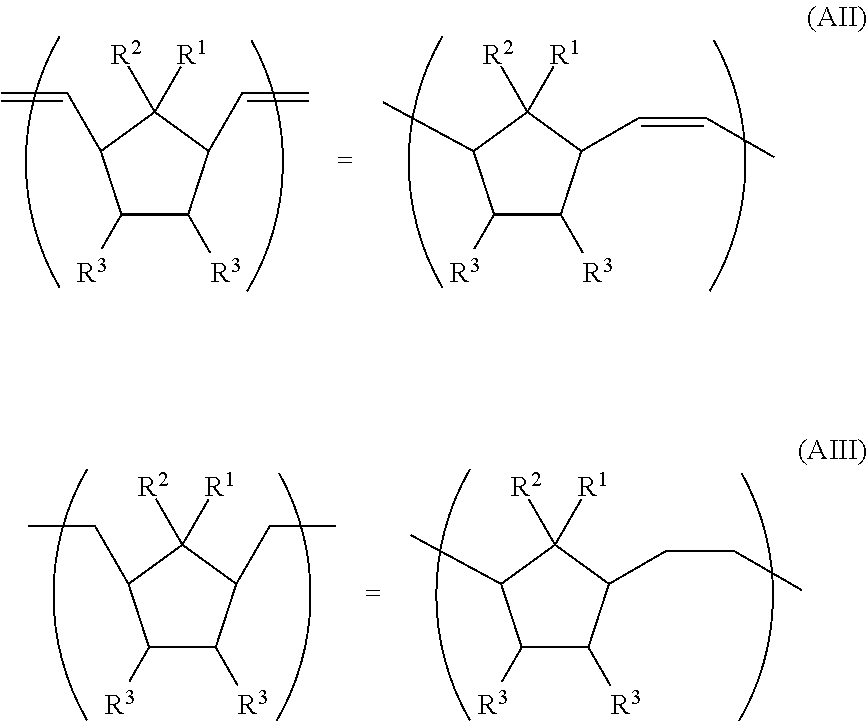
C1([R3])C([R3])C(C=C)C([R1])([R2])C1C=C.C1([R3])C([R3])C(C=CC)C([R1])([R2])C1C.C1([R3])C([R3])C(CC)C([R1])([R2])C1CC.C1([R3])C([R3])C(CCC)C([R1])([R2])C1C
